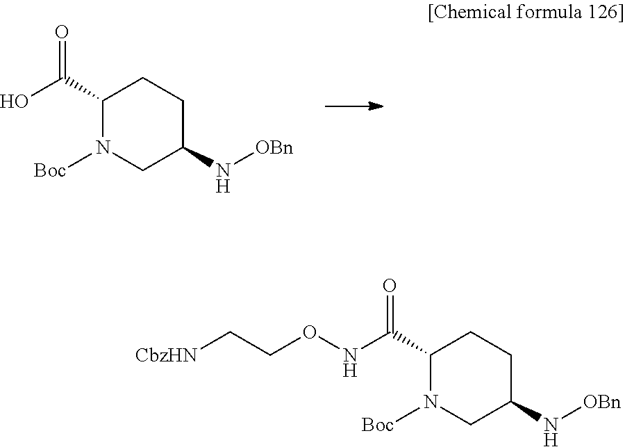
C1(C(O)=O)N([Boc])CC(N[OBn])CC1.C1(C(NOCC[CbzHN])=O)N([Boc])CC(N[OBn])CC1
